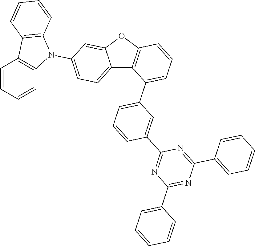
C12=CC=C(N3C4=C(C5=C3C=CC=C5)C=CC=C4)C=C1OC1=C2C(C2=CC=CC(C3=NC(C4=CC=CC=C4)=NC(C4=CC=CC=C4)=N3)=C2)=CC=C1
